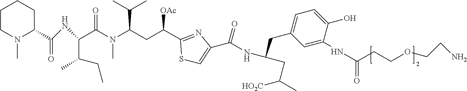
C1CN(C)C(C(NC(C(N(C(CC([OAc])C2=NC(C(NC(CC(C)[HO2C])CC3=CC=C(O)C(NC(CCOCCN)=O)=C3)=O)=CS2)C(C)C)C)=O)C(CC)C)=O)CC1
